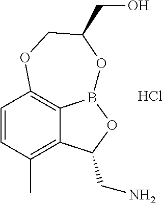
C1=CC(C)=C2C3=C1OCC(CO)OB3OC2CN.Cl
